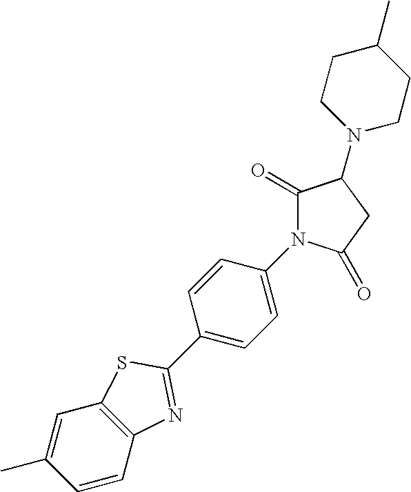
C1=C(C)C=CC2=C1SC(C1=CC=C(N3C(=O)C(N4CCC(C)CC4)CC3=O)C=C1)=N2
